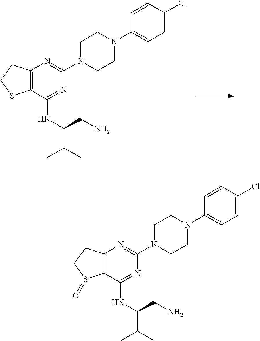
C12=C(C(NC(C(C)C)CN)=NC(N3CCN(C4=CC=C(Cl)C=C4)CC3)=N1)SCC2.C12=C(C(NC(C(C)C)CN)=NC(N3CCN(C4=CC=C(Cl)C=C4)CC3)=N1)S(=O)CC2
